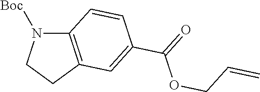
C12=C(CCN1[Boc])C=C(C(=O)OCC=C)C=C2
